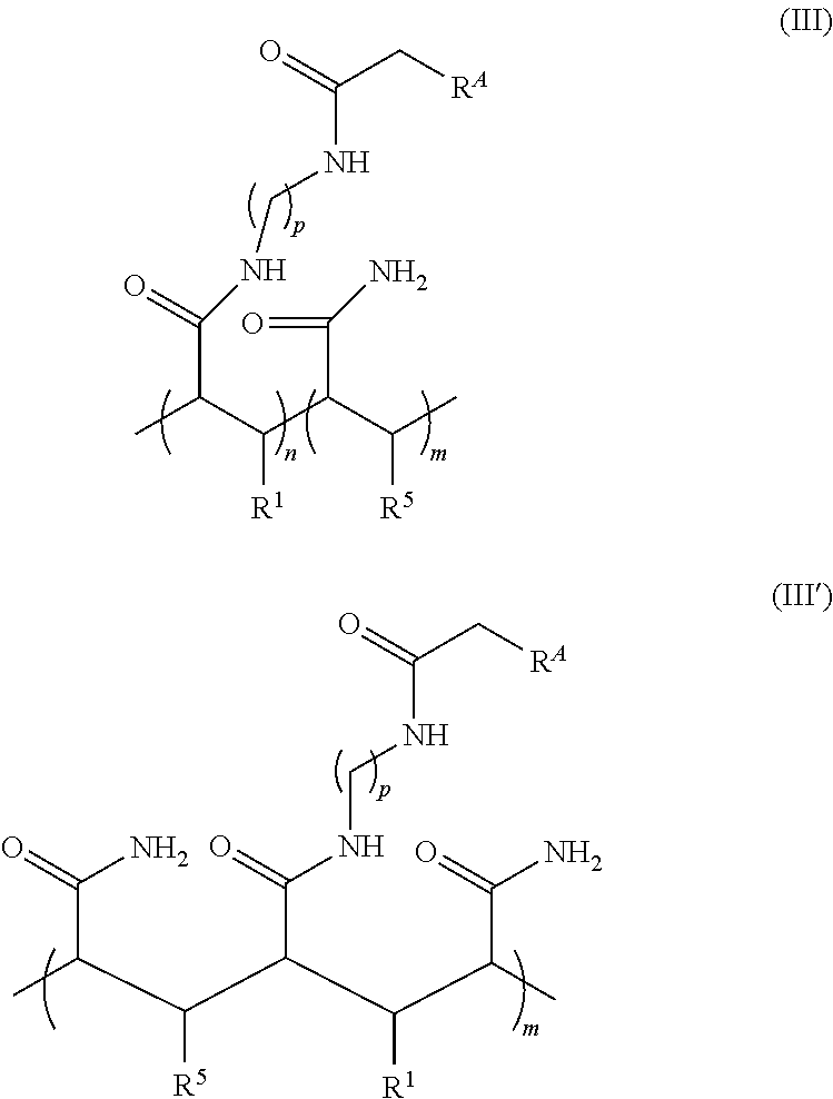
CC(C([R1])C(C(=O)N)C([R5])C)C(NCNC(C[RA])=O)=O.CC(C(N)=O)C([R5])C(C(=O)NCNC(=O)C[RA])C([R1])C(C(N)=O)C
